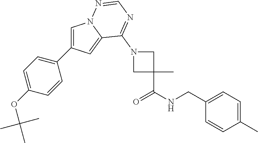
C1=C(C2=CC=C(OC(C)(C)C)C=C2)C=C2N1N=CN=C2N1CC(C(NCC2=CC=C(C)C=C2)=O)(C)C1
